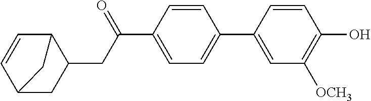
C12CC(CC(=O)C3=CC=C(C4=CC([OCH3])=C(O)C=C4)C=C3)C(C=C1)C2
